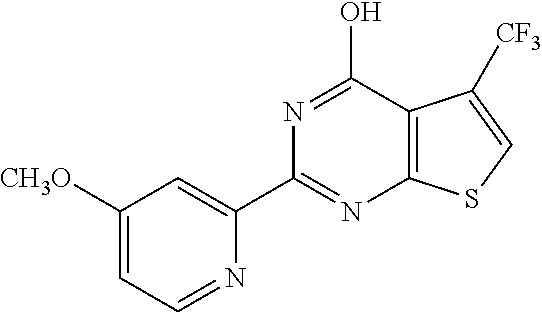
C1(C2=NC3=C(C(O)=N2)C([CF3])=CS3)=CC([CH3O])=CC=N1
